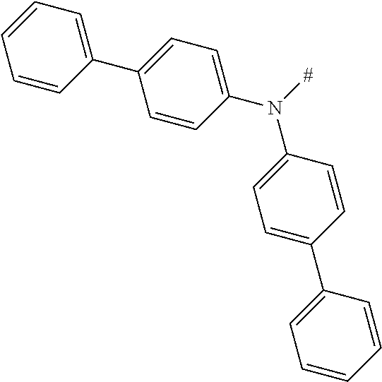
C1=C(N(C2=CC=C(C3=CC=CC=C3)C=C2)[#])C=CC(C2=CC=CC=C2)=C1
